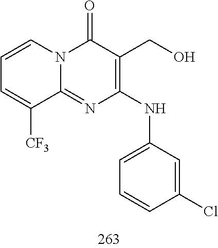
C1=CC=C([CF3])C2=NC(NC3=CC=CC(Cl)=C3)=C(CO)C(=O)N12
